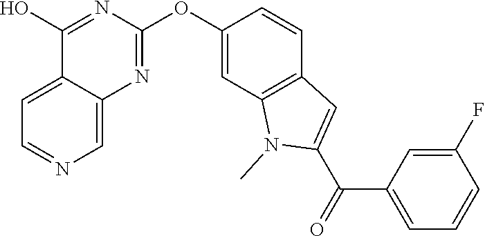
C12=CC=NC=C1N=C(OC1=CC3=C(C=C1)C=C(C(C1=CC=CC(F)=C1)=O)N3C)N=C2O
